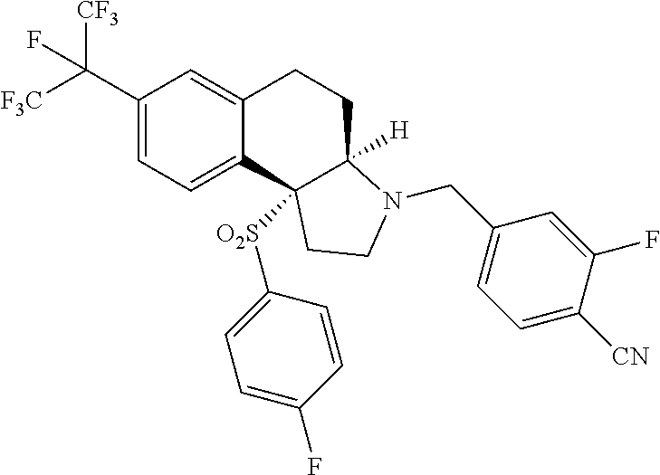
C1(C([F3C])([CF3])F)=CC=C2C(=C1)CCC1([H])N(CC3=CC=C([CN])C(F)=C3)CCC21[O2S]C1=CC=C(F)C=C1
